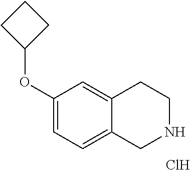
C1(OC2CCC2)=CC=C2C(=C1)CCNC2.Cl
